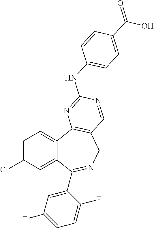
C1=C(Cl)C=C2C(=C1)C1=C(CN=C2C2=CC(F)=CC=C2F)C=NC(NC2=CC=C(C(=O)O)C=C2)=N1
